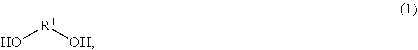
O[R1][OH]
